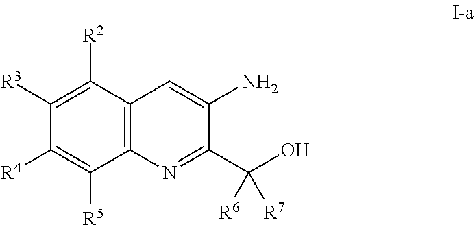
C12=C(C([R2])=C([R3])C([R4])=C1[R5])C=C(N)C(C(O)([R6])[R7])=N2
